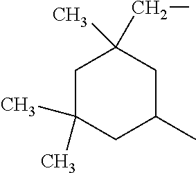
C1C(C)(C)CC(C)CC1(C)CC
